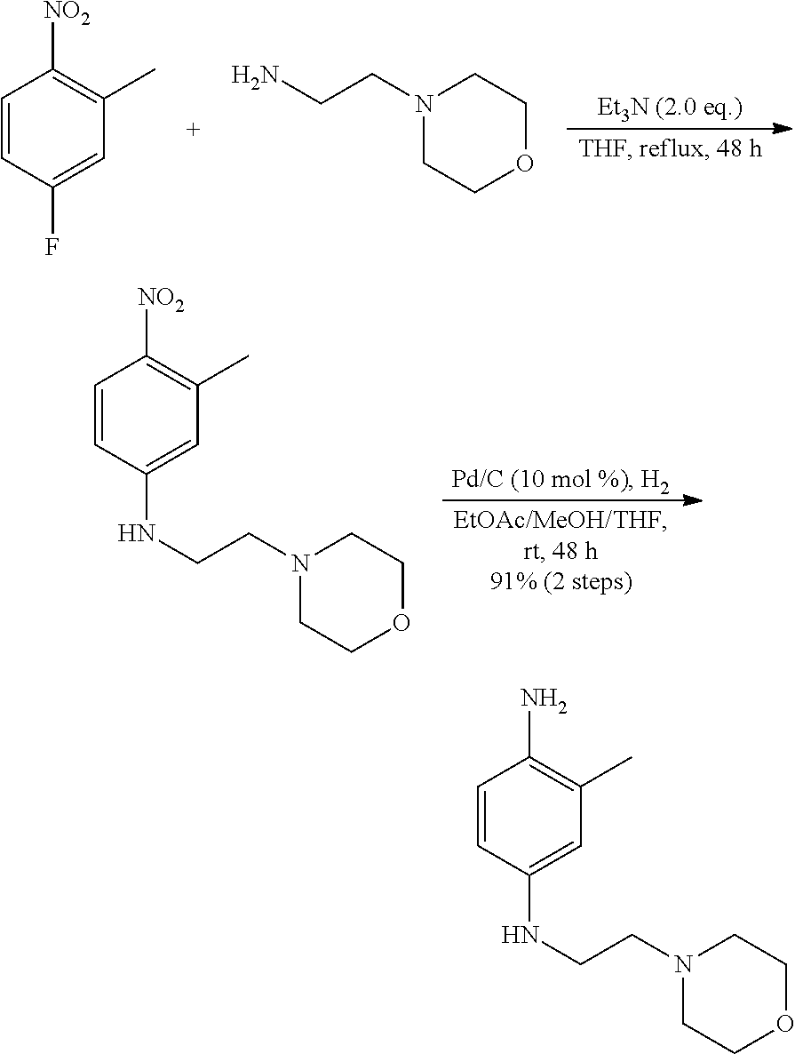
C1=CC(NCCN2CCOCC2)=CC(C)=C1[NO2].C1=CC(F)=CC(C)=C1[NO2].N1(CCN)CCOCC1.C1=CC(NCCN2CCOCC2)=CC(C)=C1N
